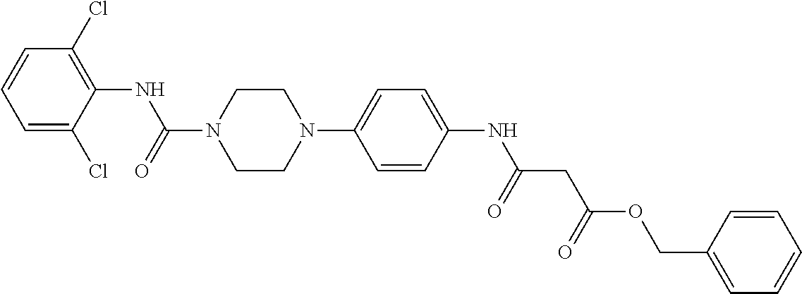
C1=C(Cl)C(NC(N2CCN(C3=CC=C(NC(CC(OCC4=CC=CC=C4)=O)=O)C=C3)CC2)=O)=C(Cl)C=C1
